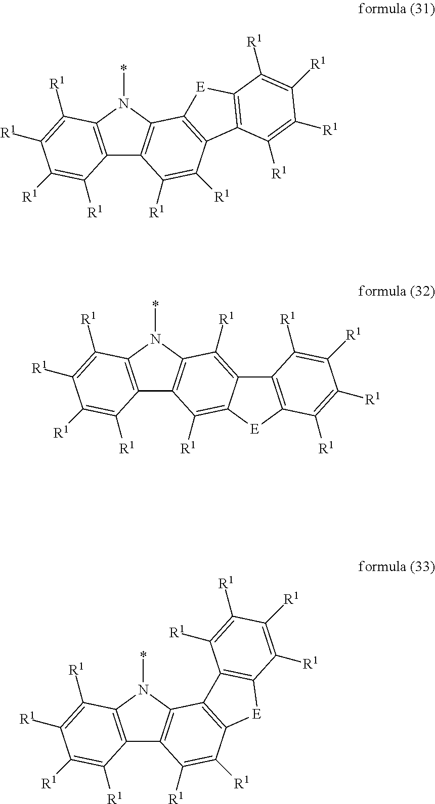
C12=C(N(*)C3=C1C([R1])=C([R1])C1=C3[E]C3=C1C([R1])=C([R1])C([R1])=C3[R1])C([R1])=C([R1])C([R1])=C2[R1].C12=C(N(*)C3=C1C([R1])=C1C(=C3[R1])C3=C([E]1)C([R1])=C([R1])C([R1])=C3[R1])C([R1])=C([R1])C([R1])=C2[R1].C12=C(N(*)C3=C1C([R1])=C([R1])C1=C3C3=C([E]1)C([R1])=C([R1])C([R1])=C3[R1])C([R1])=C([R1])C([R1])=C2[R1]
